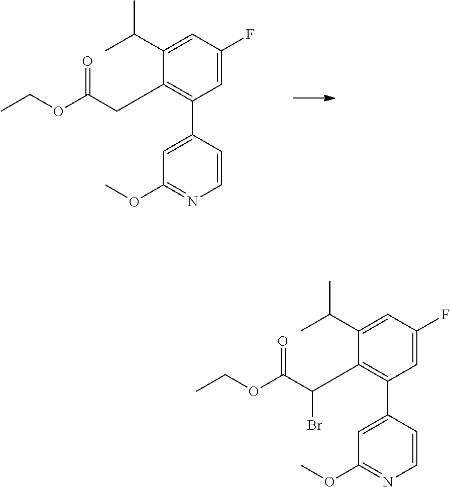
C1(CC(OCC)=O)=C(C2=CC(OC)=NC=C2)C=C(F)C=C1C(C)C.C1(C(C(OCC)=O)Br)=C(C2=CC(OC)=NC=C2)C=C(F)C=C1C(C)C
